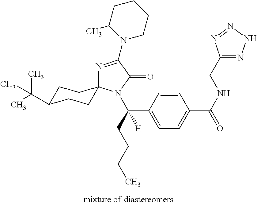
C1=CC(C(CCCC)([H])N2C(=O)C(N3CCCCC3C)=NC23CCC(C(C)(C)C)CC3)=CC=C1C(NCC1=NNN=N1)=O
